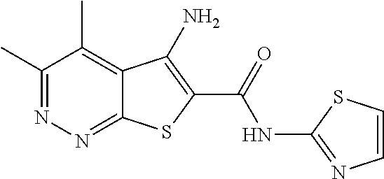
C1(C)=NN=C2C(=C1C)C(N)=C(C(=O)NC1=NC=CS1)S2
